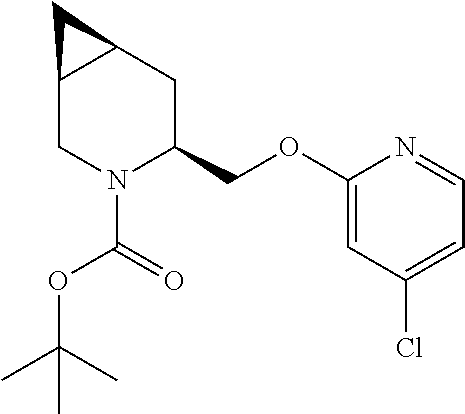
C1(OCC2CC3C(CN2C(=O)OC(C)(C)C)C3)=CC(Cl)=CC=N1
